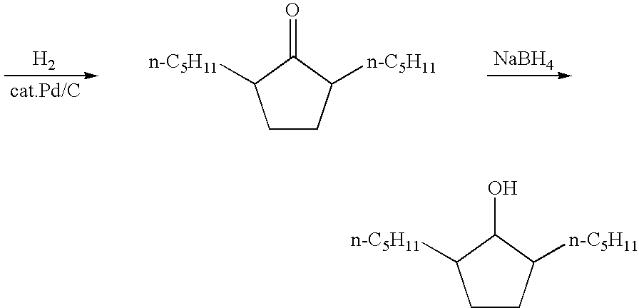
[H2].[NaBH4].C1CC([n-C5H11])C(=O)C1[n-C5H11].C1CC([n-C5H11])C(O)C1[n-C5H11]
